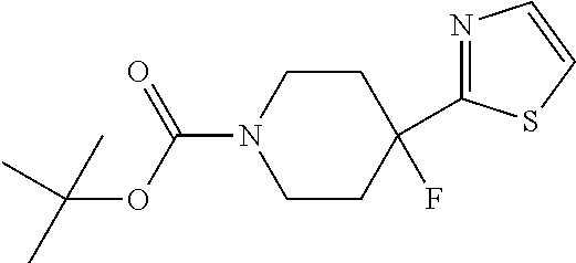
C1(F)(C2=NC=CS2)CCN(C(OC(C)(C)C)=O)CC1
